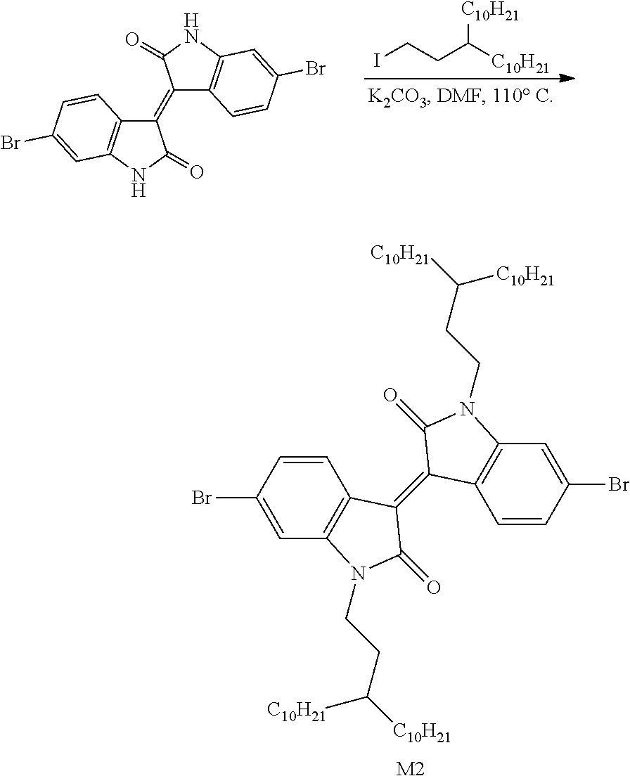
ICCC([C10H21])[C10H21].C1(=C2C3=C(NC2=O)C=C(Br)C=C3)C2=C(NC1=O)C=C(Br)C=C2.C1=CC(Br)=CC2=C1C(=C1C3=C(C=C(Br)C=C3)N(CCC([C10H21])[C10H21])C1=O)C(=O)N2CCC([C10H21])[C10H21].[M2]
